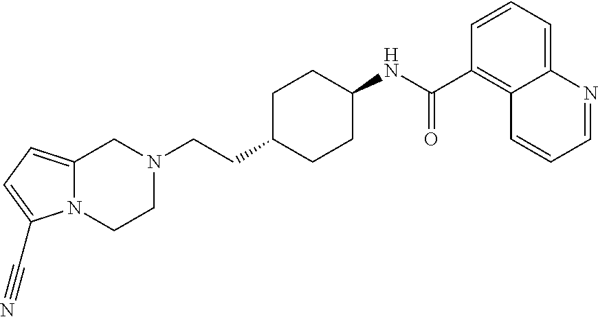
C1=C(C#N)N2C(=C1)CN(CCC1CCC(NC(C3=C4C(=CC=C3)N=CC=C4)=O)CC1)CC2
